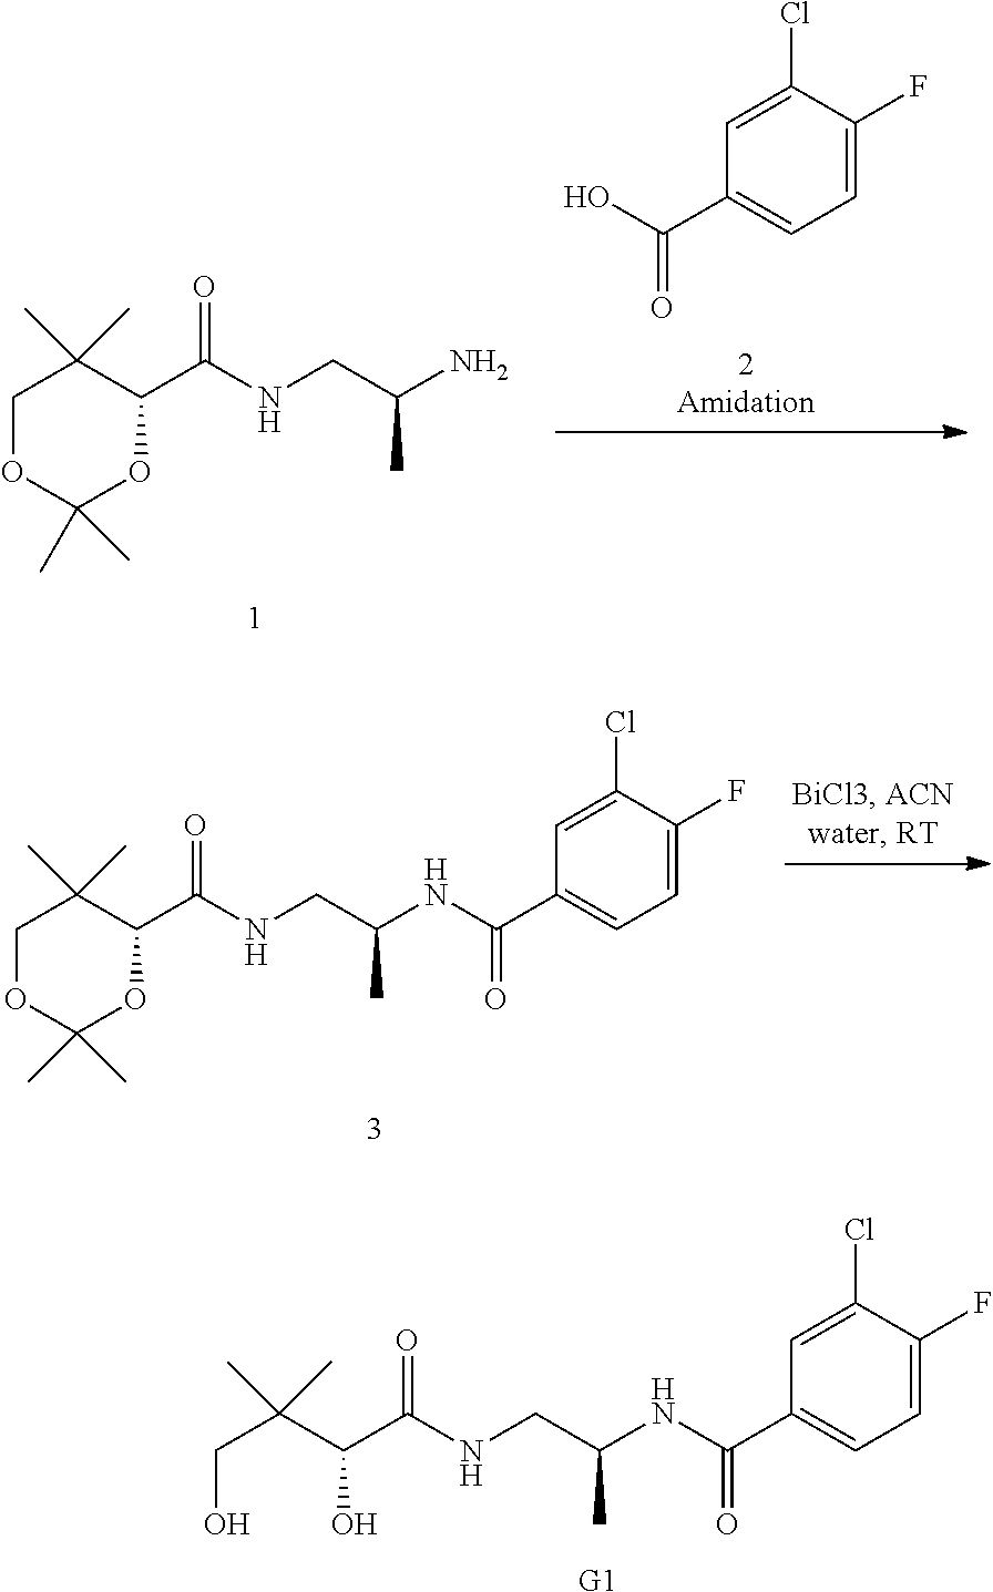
C1=C(F)C(Cl)=CC(C(O)=O)=C1.C1OC(C)(C)OC(C(NCC(N)C)=O)C1(C)C.C1OC(C)(C)OC(C(NCC(NC(C2=CC=C(F)C(Cl)=C2)=O)C)=O)C1(C)C.C(O)C(C(O)C(NCC(NC(C1=CC=C(F)C(Cl)=C1)=O)C)=O)(C)C.[G1]
